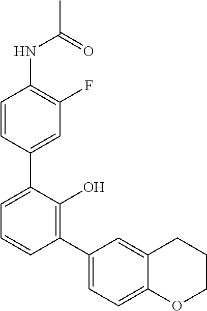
C1=CC(C2=CC=CC(C3=CC=C4C(=C3)CCCO4)=C2O)=CC(F)=C1NC(C)=O
